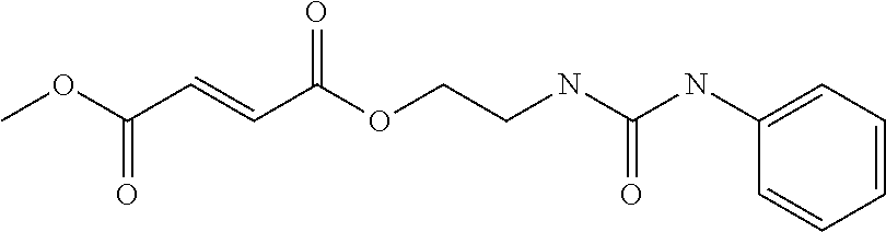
COC(C=CC(OCCNC(NC1=CC=CC=C1)=O)=O)=O
